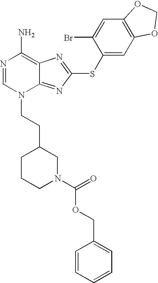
N1=CN(CCC2CCCN(C(=O)OCC3=CC=CC=C3)C2)C2=NC(SC3=CC4=C(C=C3Br)OCO4)=NC2=C1N
